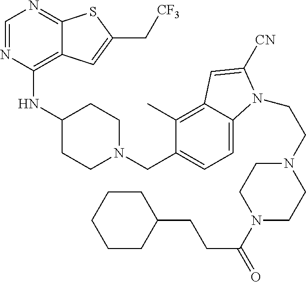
C1=NC(NC2CCN(CC3=CC=C4C(=C3C)C=C([CN])N4CCN3CCN(C(=O)CCC4CCCCC4)CC3)CC2)=C2C(=N1)SC(C[CF3])=C2
